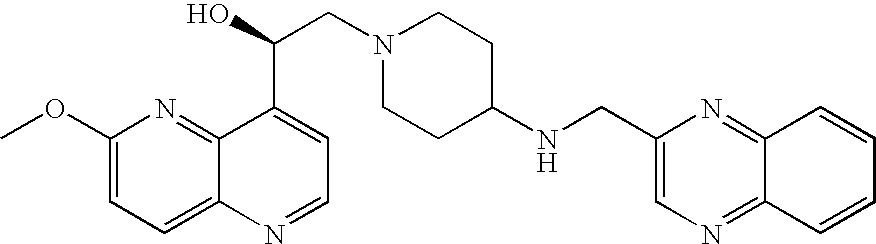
C1(OC)=CC=C2C(=N1)C(C(O)CN1CCC(NCC3=CN=C4C(=N3)C=CC=C4)CC1)=CC=N2
